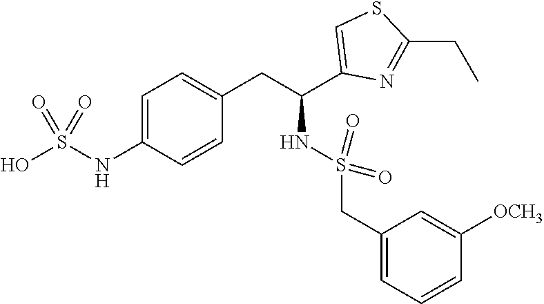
C1=C(NS(O)(=O)=O)C=CC(CC(NS(=O)(=O)CC2=CC=CC([OCH3])=C2)C2=CSC(CC)=N2)=C1
